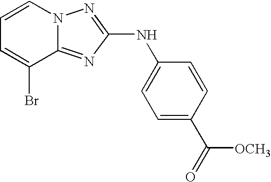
BrC1=CC=CN2C1=NC(NC1=CC=C(C(=O)[OCH3])C=C1)=N2
